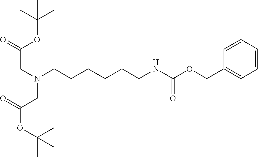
O(C(C)(C)C)C(CN(CCCCCCNC(OCC1=CC=CC=C1)=O)CC(OC(C)(C)C)=O)=O
